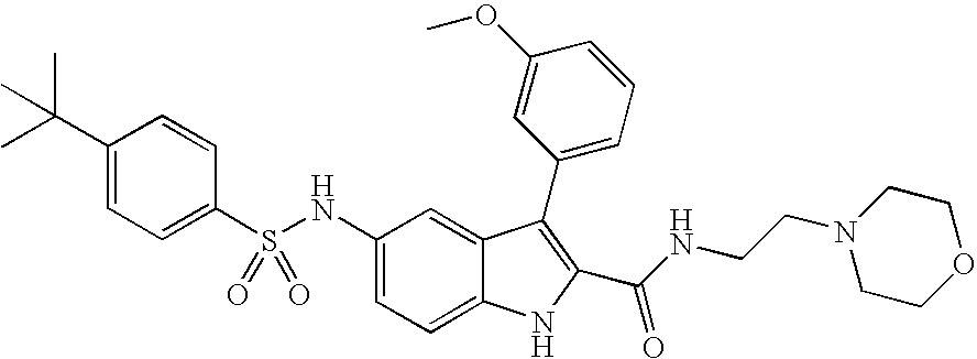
N(C1=CC=C2C(=C1)C(C1=CC=CC(OC)=C1)=C(C(NCCN1CCOCC1)=O)N2)S(C1=CC=C(C(C)(C)C)C=C1)(=O)=O
